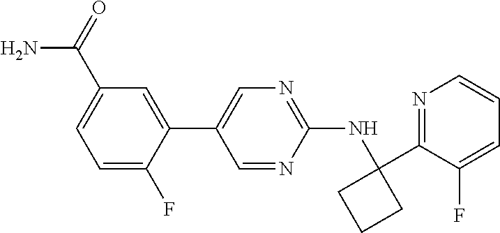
C1(C2=CN=C(NC3(C4=NC=CC=C4F)CCC3)N=C2)=CC(C(=O)N)=CC=C1F
